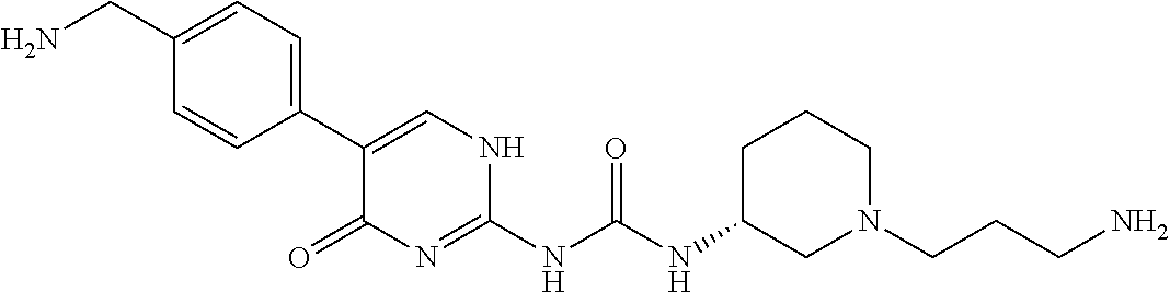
C1(CN)=CC=C(C2=CNC(NC(=O)NC3CN(CCCN)CCC3)=NC2=O)C=C1
